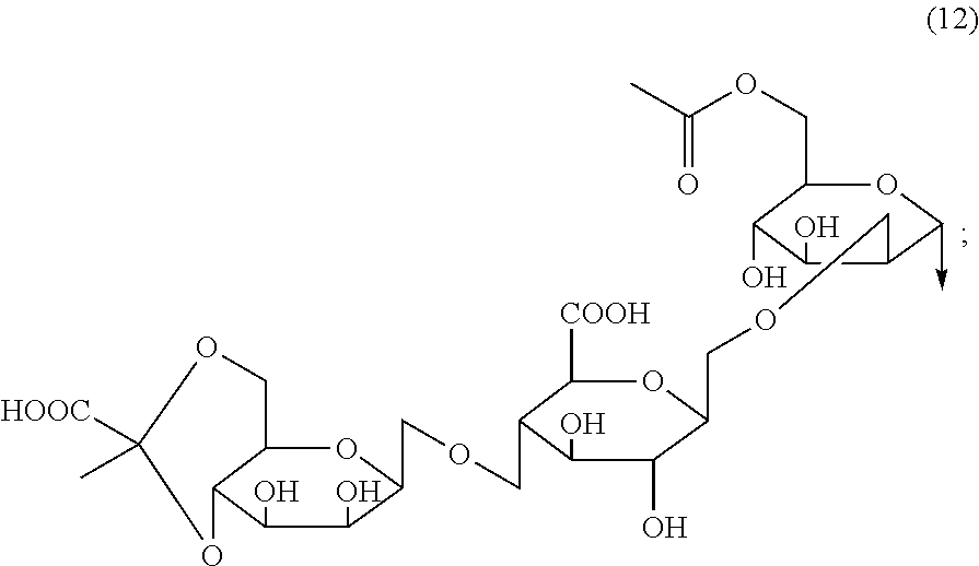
C12C(OC([HOOC])(C)OC1)C(O)C(O)C(COCC1C([COOH])OC(COCC3C(->C)OC(COC(C)=O)C(O)C3O)C(O)C1O)O2
